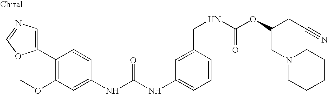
C1(C2=C(OC)C=C(NC(NC3=CC=CC(CNC(OC(CC#N)CN4CCCCC4)=O)=C3)=O)C=C2)=CN=CO1
